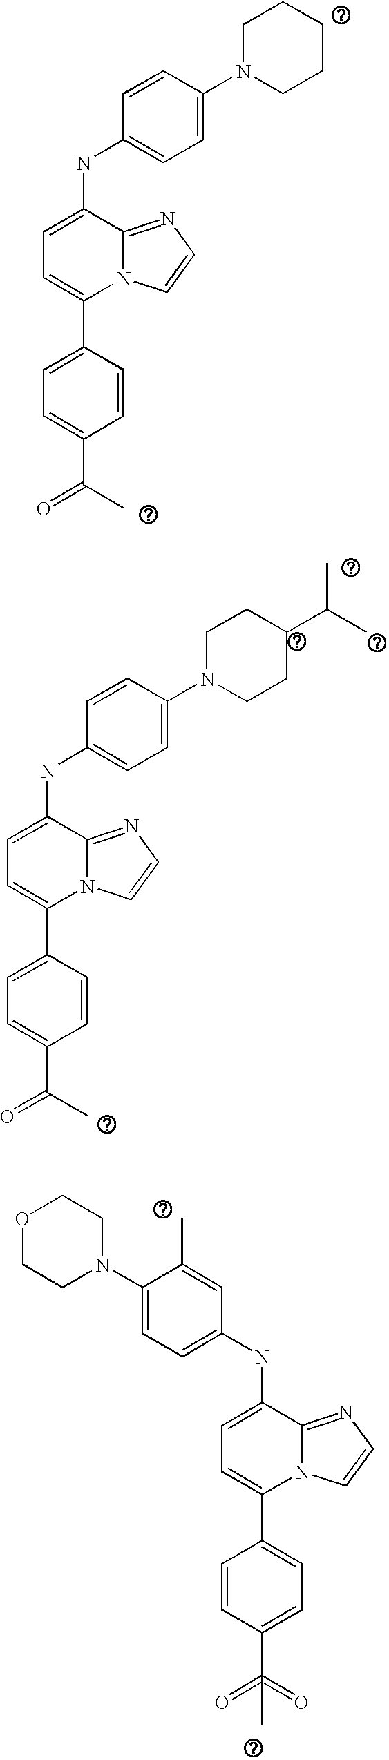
C1(C2=CC=C(NC3=CC=C(N4CCCCC4)C=C3)C3=NC=CN23)=CC=C(C(C)=O)C=C1.C1(C2=CC=C(NC3=CC=C(N4CCC(C(C)C)CC4)C=C3)C3=NC=CN23)=CC=C(C(C)=O)C=C1.C1(C2=CC=C(NC3=CC=C(N4CCOCC4)C(C)=C3)C3=NC=CN23)=CC=C(C(=O)(=O)C)C=C1
